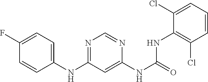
C1(NC2=NC=NC(NC(NC3=C(Cl)C=CC=C3Cl)=O)=C2)=CC=C(F)C=C1
